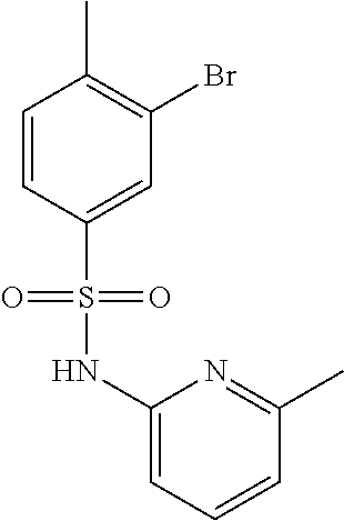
C1=CC(S(=O)(=O)NC2=CC=CC(C)=N2)=CC(Br)=C1C
